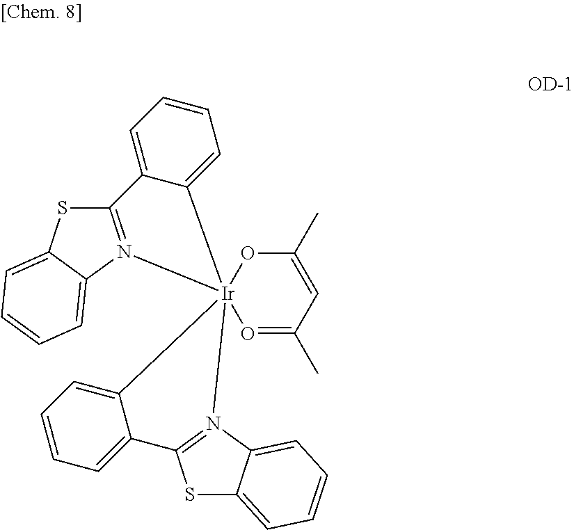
C12=N(C3=CC=CC=C3S1)[Ir]13(C4=CC=CC=C24)(O=C(C)C=C(C)O1)N1=C(SC2=CC=CC=C21)C1=CC=CC=C31
